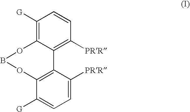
C1([PRR])=CC=C([G])C2=C1C1=C([PRR])C=CC([G])=C1OBO2
